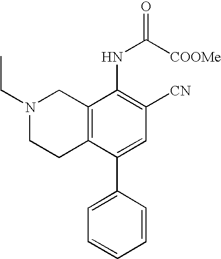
N1(CC)CCC2=C(C1)C(NC(=O)[COOMe])=C([CN])C=C2C1=CC=CC=C1
